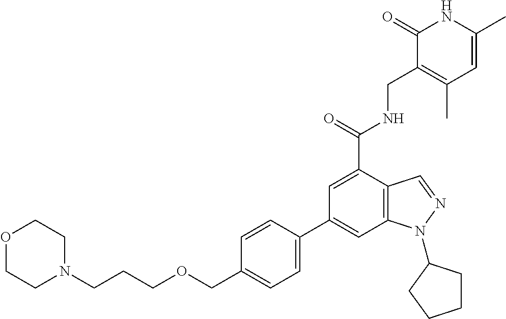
C1(=O)C(CNC(=O)C2=CC(C3=CC=C(COCCCN4CCOCC4)C=C3)=CC3=C2C=NN3C2CCCC2)=C(C)C=C(C)N1
